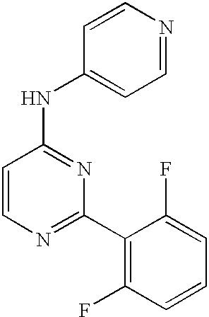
C1=CC(NC2=CC=NC=C2)=NC(C2=C(F)C=CC=C2F)=N1
